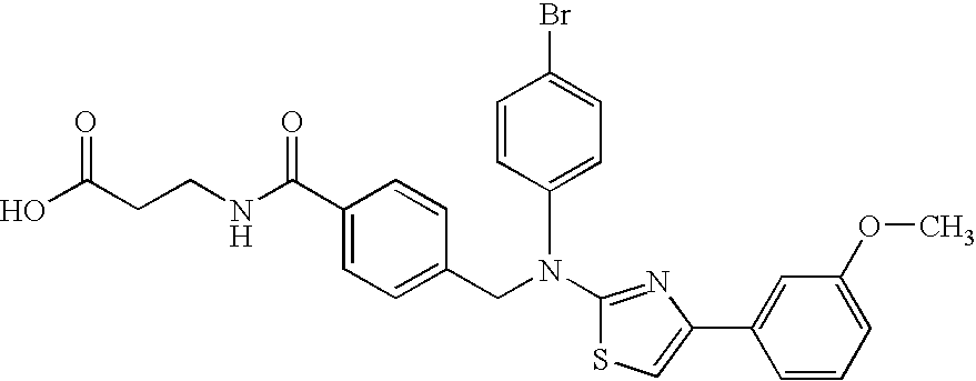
N(C1=NC(C2=CC(OC)=CC=C2)=CS1)(CC1=CC=C(C(NCCC(O)=O)=O)C=C1)C1=CC=C(Br)C=C1
